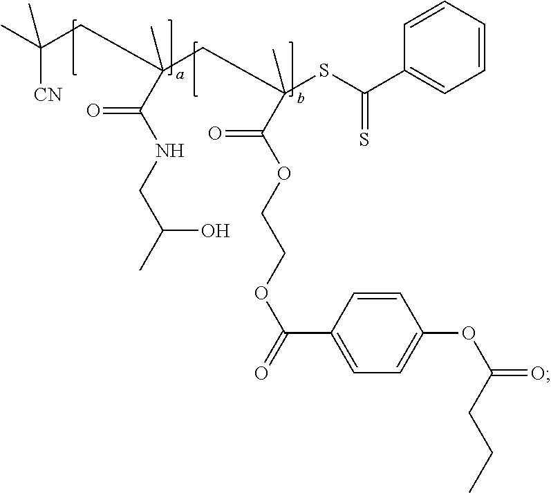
CC(CC(C(NCC(C)O)=O)(C)CC(SC(=S)C1=CC=CC=C1)(C(OCCOC(=O)C1=CC=C(OC(CCC)=O)C=C1)=O)C)([CN])C
